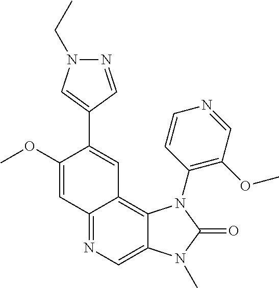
N1=CC(C2=CC3=C4C(=CN=C3C=C2OC)N(C)C(=O)N4C2=C(OC)C=NC=C2)=CN1CC
